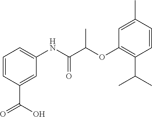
C1=CC(C(=O)O)=CC(NC(C(OC2=C(C(C)C)C=CC(C)=C2)C)=O)=C1
